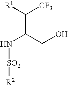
C(C(N[SO2][R2])CO)([R1])[CF3]
